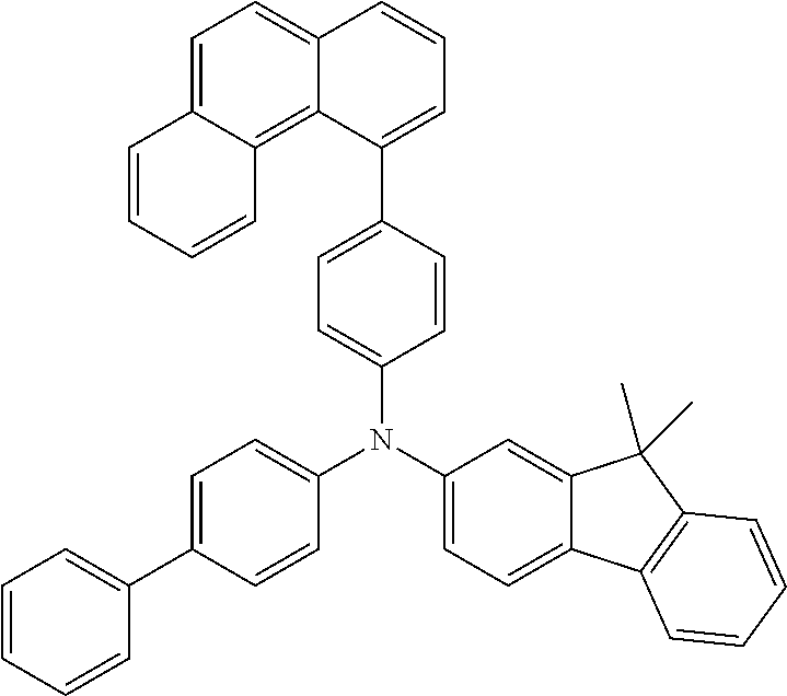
C1=CC=CC2=C3C(=CC=C12)C=CC=C3C1=CC=C(N(C2=CC=C(C3=CC=CC=C3)C=C2)C2=CC=C3C(=C2)C(C)(C)C2=C3C=CC=C2)C=C1
